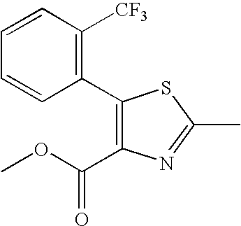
C1(C2=C([CF3])C=CC=C2)=C(C(OC)=O)N=C(C)S1
